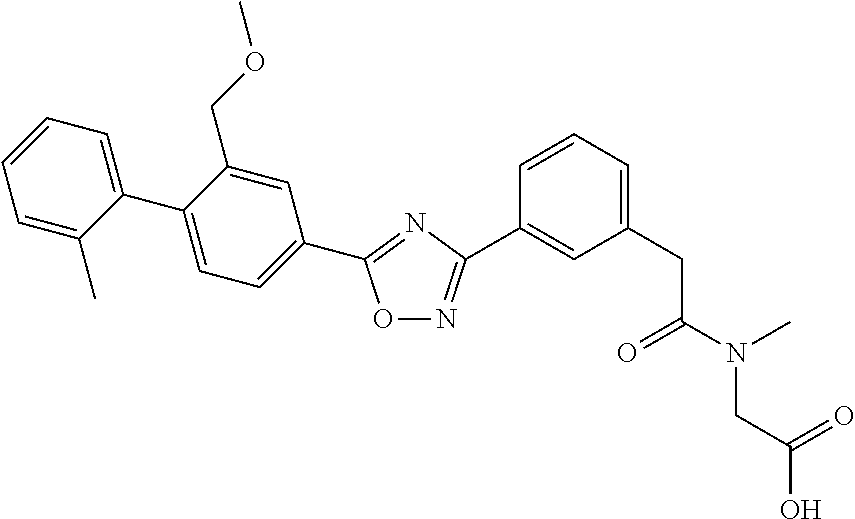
C1=C(C)C(C2=CC=C(C3=NC(C4=CC(CC(=O)N(CC(O)=O)C)=CC=C4)=NO3)C=C2COC)=CC=C1
